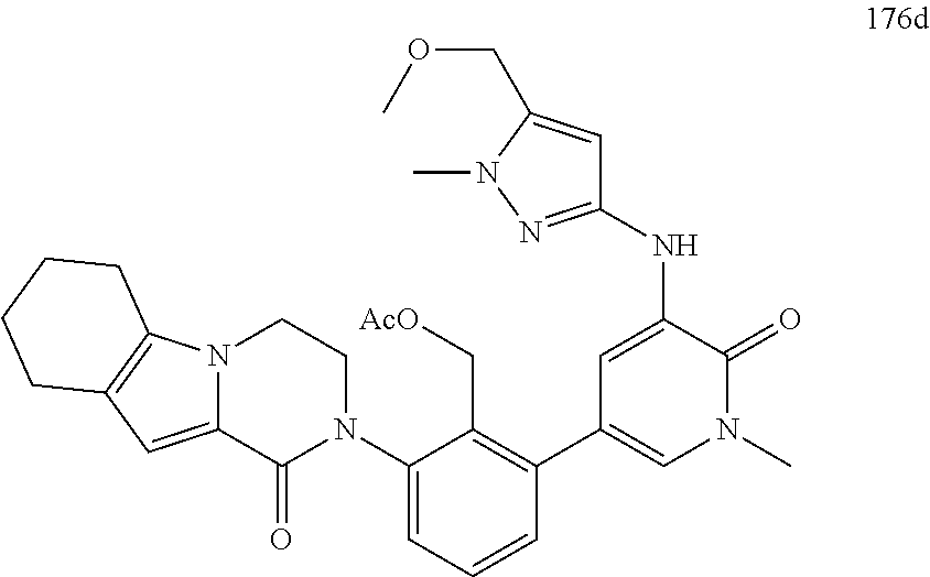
C1=C(NC2=NN(C)C(COC)=C2)C(=O)N(C)C=C1C1=C(C[AcO])C(N2CCN3C(=CC4=C3CCCC4)C2=O)=CC=C1
